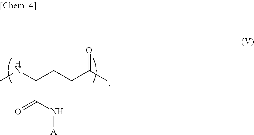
CNC(CCC(C)=O)C(N[A])=O
